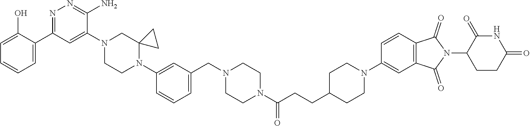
C1=C(O)C(C2=NN=C(N)C(N3CCN(C4=CC(CN5CCN(C(CCC6CCN(C7=CC8=C(C=C7)C(=O)N(C7CCC(=O)NC7=O)C8=O)CC6)=O)CC5)=CC=C4)C4(C3)CC4)=C2)=CC=C1.[H]
